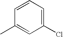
C1(C)=CC(Cl)=CC=C1
